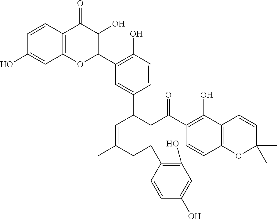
C1=CC2=C(C=C1O)OC(C1=C(O)C=CC(C3C=C(C)CC(C4=C(O)C=C(O)C=C4)C3C(=O)C3=C(O)C4=C(C=C3)OC(C)(C)C=C4)=C1)C(O)C2=O
